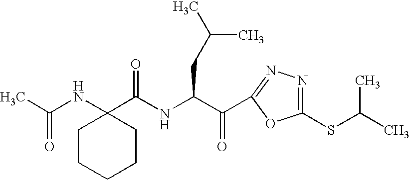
O=C(C)NC1(C(NC(C(=O)C2=NN=C(SC(C)C)O2)CC(C)C)=O)CCCCC1
